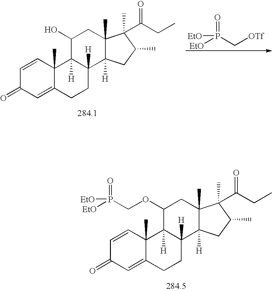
C1=CC2(C)C(=CC1=O)CCC1([H])C2([H])C(O)CC2(C)C1([H])CC(C)C2(C)C(=O)CC.[EtO]P(C[OTf])(=O)[EtO].C1=CC2(C)C(=CC1=O)CCC1([H])C2([H])C(OCP([EtO])(=O)[EtO])CC2(C)C1([H])CC(C)C2(C)C(=O)CC
